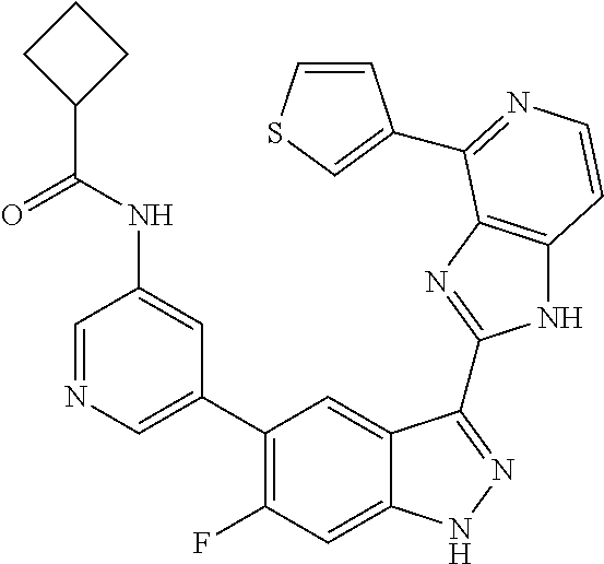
C1=C(C2=C(F)C=C3C(=C2)C(C2=NC4=C(N2)C=CN=C4C2=CSC=C2)=NN3)C=C(NC(C2CCC2)=O)C=N1
